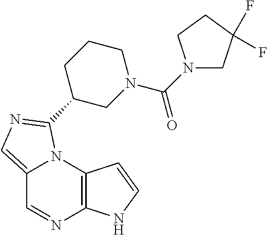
C12=CN=C(C3CN(C(=O)N4CC(F)(F)CC4)CCC3)N1C1=C(N=C2)NC=C1
